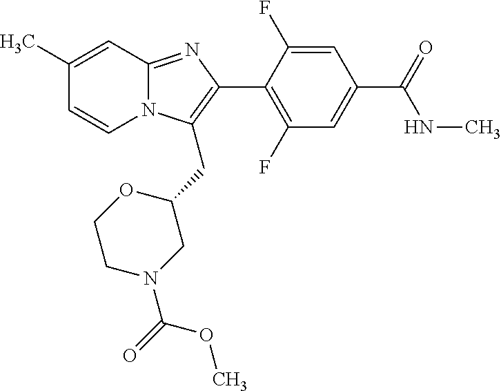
C1(C)=CC2=NC(C3=C(F)C=C(C(=O)NC)C=C3F)=C(CC3CN(C(=O)OC)CCO3)N2C=C1
